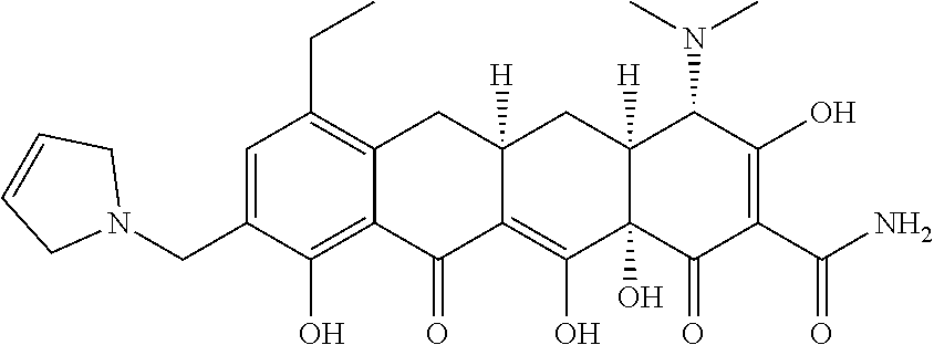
C1=C(CN2CC=CC2)C(O)=C2C(=C1CC)CC1([H])C(=C(O)C3(O)C([H])(C1)C(N(C)C)C(O)=C(C(N)=O)C3=O)C2=O
